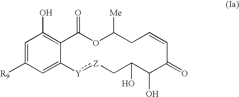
C1=C([R9])C=C2C(=C1O)C(=O)OC([Me])CC=CC(=O)C(O)C(O)C[Z]:[Y]2
